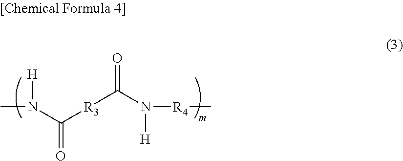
C([R3]C(N(C)[H])=O)(N([H])[R4]C)=O
